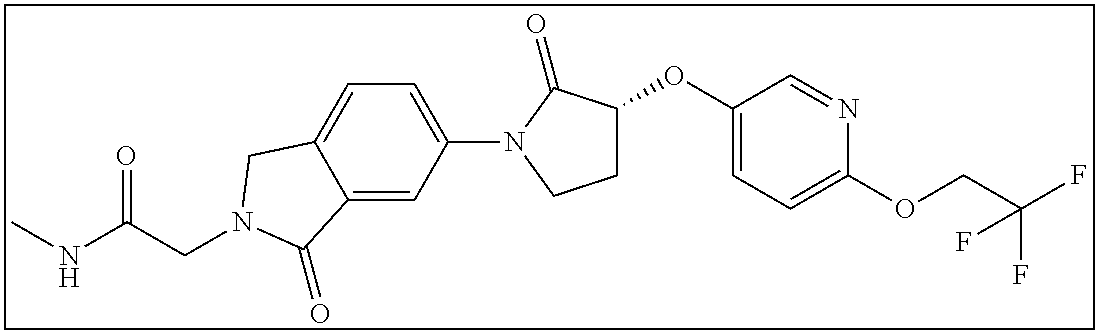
C(CN1CC2=CC=C(N3C(=O)C(OC4=CC=C(OCC(F)(F)F)N=C4)CC3)C=C2C1=O)(NC)=O
